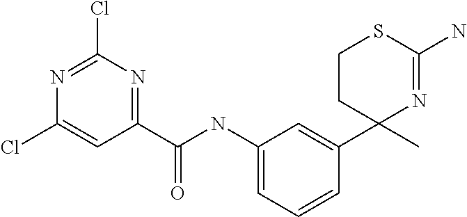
C1(C(=O)NC2=CC=CC(C3(C)N=C(N)SCC3)=C2)=NC(Cl)=NC(Cl)=C1
